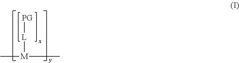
[L]([M](C)C)[PG]
